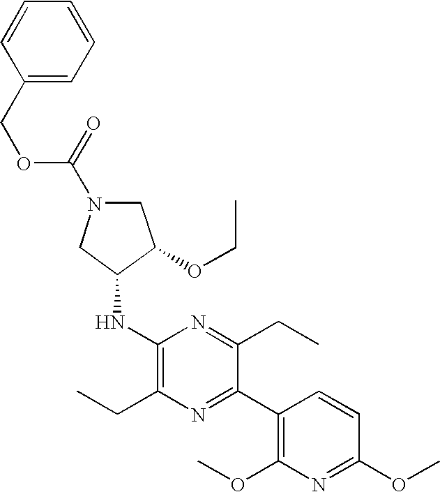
C1N(C(OCC2=CC=CC=C2)=O)CC(NC2=C(CC)N=C(C3=C(OC)N=C(OC)C=C3)C(CC)=N2)C1OCC
